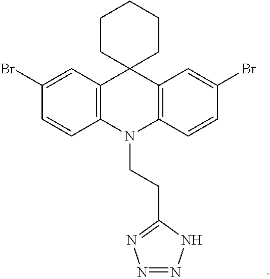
C1(Br)=CC2=C(C=C1)N(CCC1=NN=NN1)C1=C(C23CCCCC3)C=C(Br)C=C1
